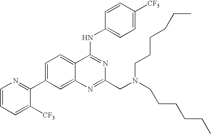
C1=CC=C([CF3])C(C2=CC=C3C(=C2)N=C(CN(CCCCCC)CCCCCC)N=C3NC2=CC=C([CF3])C=C2)=N1
